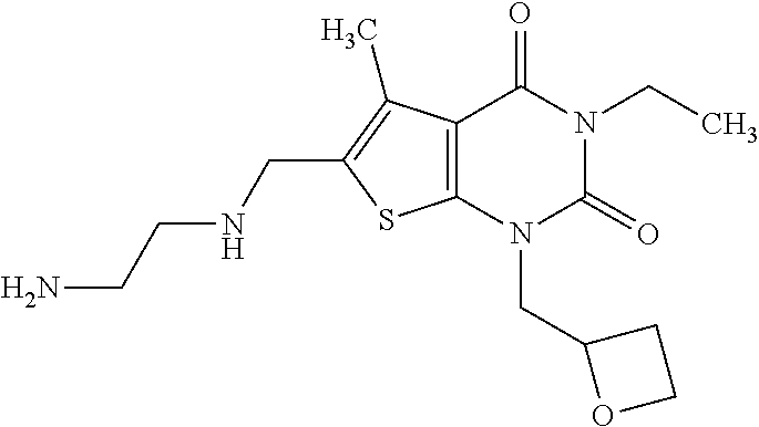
C12=C(N(CC3OCC3)C(=O)N(CC)C1=O)SC(CNCCN)=C2C
